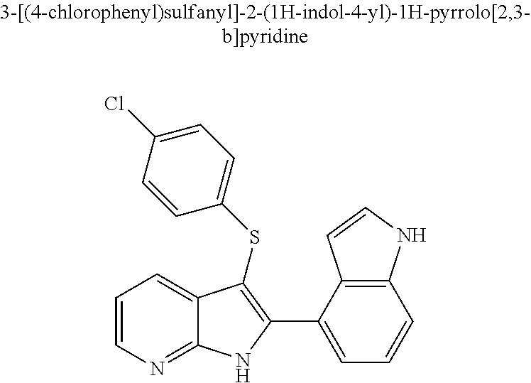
C1=CN=C2C(=C1)C(SC1=CC=C(Cl)C=C1)=C(C1=CC=CC3=C1C=CN3)N2
